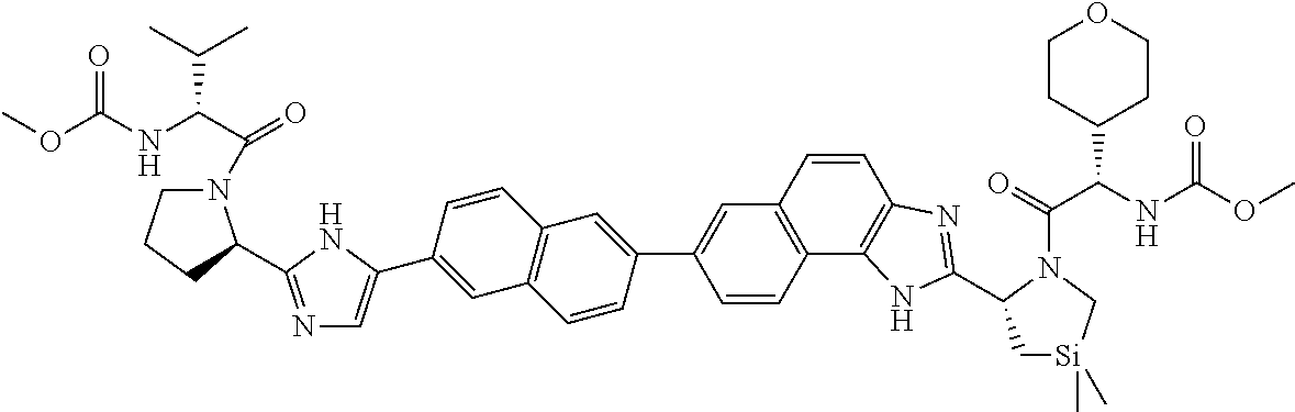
C1=CC2=C(C3=C1C=C(C1=CC4=C(C=C1)C=C(C1=CN=C(C5N(C(C(NC(OC)=O)C(C)C)=O)CCC5)N1)C=C4)C=C3)NC(C1C[Si](C)(C)CN1C(=O)C(NC(OC)=O)C1CCOCC1)=N2
